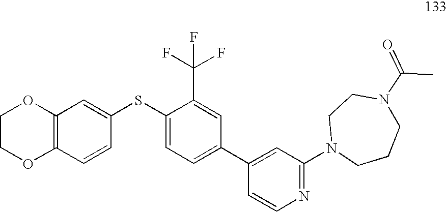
C1COC2=C(O1)C=C(SC1=CC=C(C3=CC(N4CCCN(C(=O)C)CC4)=NC=C3)C=C1C(F)(F)F)C=C2
